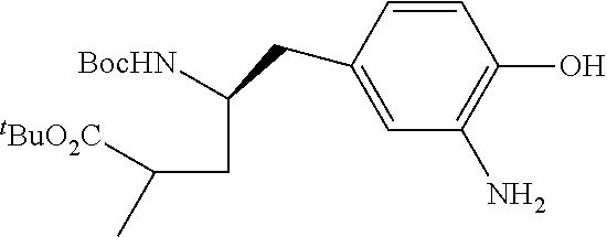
C1=CC(O)=C(N)C=C1CC([BocHN])CC(C)[tBuO2C]
